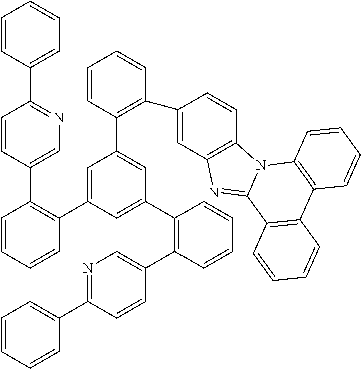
C1=CC(C2=NC=C(C3=C(C4=CC(C5=C(C6=CC7=C(C=C6)N6C(=N7)C7=C(C8=C6C=CC=C8)C=CC=C7)C=CC=C5)=CC(C5=C(C6=CN=C(C7=CC=CC=C7)C=C6)C=CC=C5)=C4)C=CC=C3)C=C2)=CC=C1
